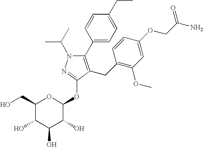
C1(C2=CC=C(CC)C=C2)=C(CC2=C(OC)C=C(OCC(N)=O)C=C2)C(OC2OC(CO)C(O)C(O)C2O)=NN1C(C)C
